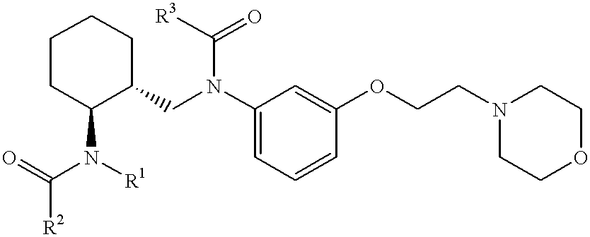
C1C(N(C(=O)[R2])[R1])C(CN(C2=CC=CC(OCCN3CCOCC3)=C2)C([R3])=O)CCC1
